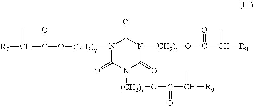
N1([(CH2)q]OC(C([R7])C)=O)C(=O)N([(CH2)s]OC(C([R9])C)=O)C(=O)N([(CH2)r]OC(C([R8])C)=O)C1=O
